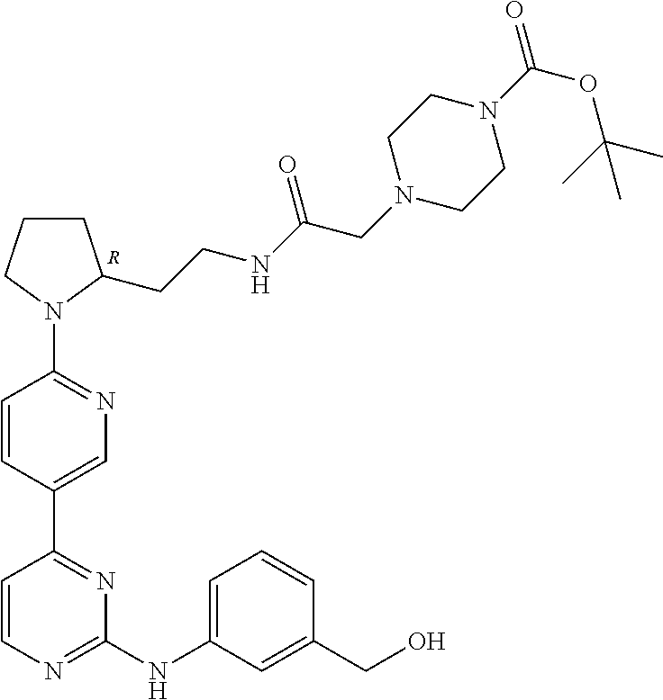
C1(N2C(CCNC(CN3CCN(C(=O)OC(C)(C)C)CC3)=O)CCC2)=NC=C(C2=NC(NC3=CC=CC(CO)=C3)=NC=C2)C=C1.[R]
